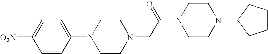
C1(N2CCN(CC(N3CCN(C4CCCC4)CC3)=O)CC2)=CC=C([O2N])C=C1
